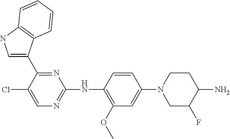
C1=C(C2=NC(NC3=C(OC)C=C(N4CC(F)C(N)CC4)C=C3)=NC=C2Cl)C2=C(N1)C=CC=C2
